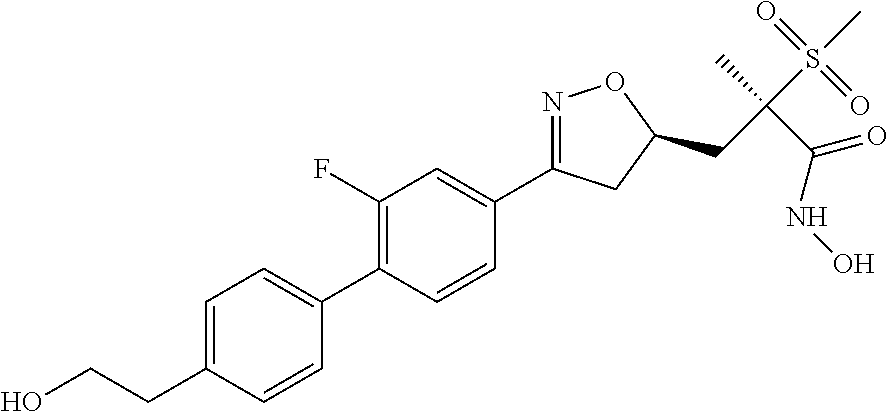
C1(F)=C(C2=CC=C(CCO)C=C2)C=CC(C2=NOC(CC(S(C)(=O)=O)(C)C(NO)=O)C2)=C1
